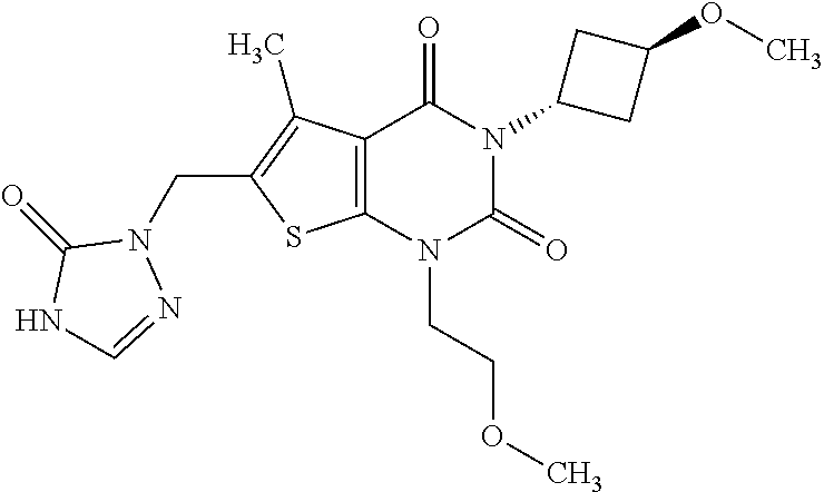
C12=C(N(CCOC)C(=O)N(C3CC(OC)C3)C1=O)SC(CN1C(=O)NC=N1)=C2C
